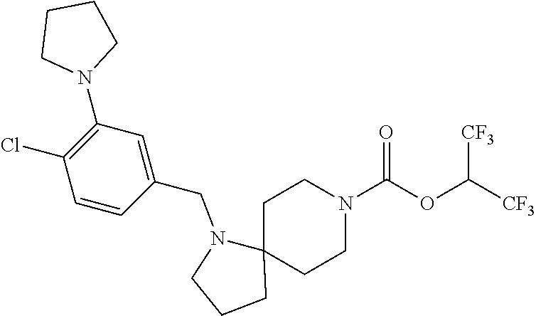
[CF3]C(OC(N1CCC2(CC1)N(CC1=CC(N3CCCC3)=C(Cl)C=C1)CCC2)=O)[CF3]
